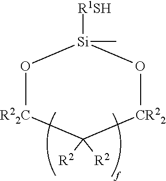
O1[R22C]C([R2])([R2])[CR22]O[Si]1([R1SH])C
